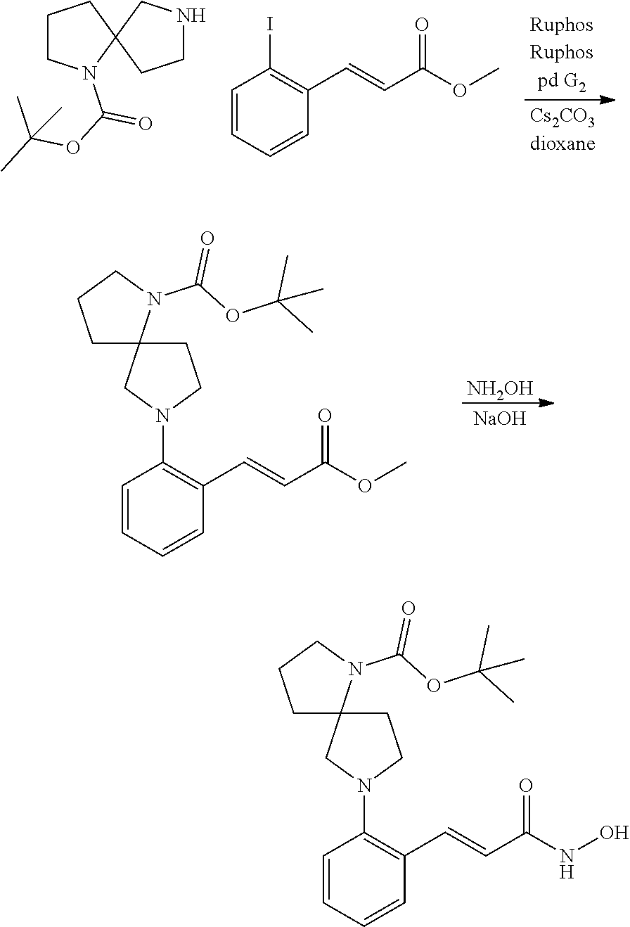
C1CN(C(OC(C)(C)C)=O)C2(C1)CCNC2.C1=CC=CC(C=CC(OC)=O)=C1I.C1=CC=CC(C=CC(OC)=O)=C1N1CCC2(C1)N(C(=O)OC(C)(C)C)CCC2.[NH2OH].[NaOH].C1=CC=CC(C=CC(NO)=O)=C1N1CCC2(C1)N(C(=O)OC(C)(C)C)CCC2
